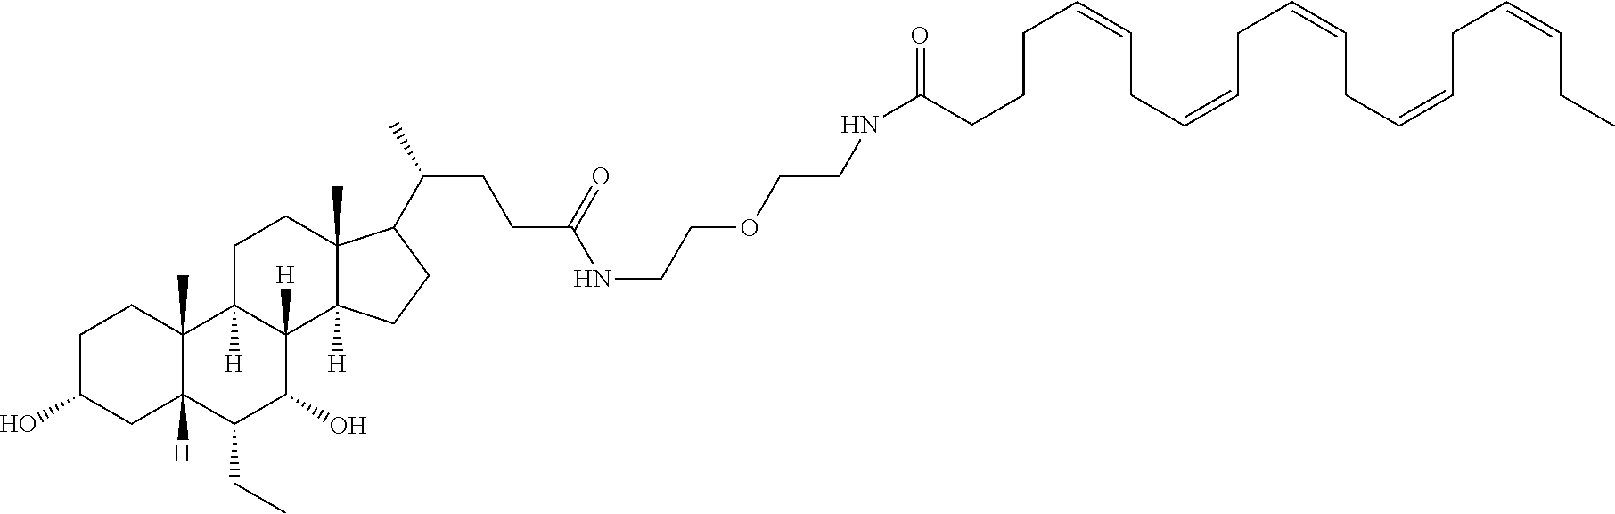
C(C(=O)NCCOCCNC(CCC(C1C2(C)C([H])(C3([H])C(O)C(CC)C4([H])CC(O)CCC4(C)C3([H])CC2)CC1)C)=O)CCC=CCC=CCC=CCC=CCC=CCC
